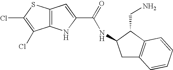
C12=C(SC(Cl)=C1Cl)C=C(C(NC1CC3=C(C1CN)C=CC=C3)=O)N2
